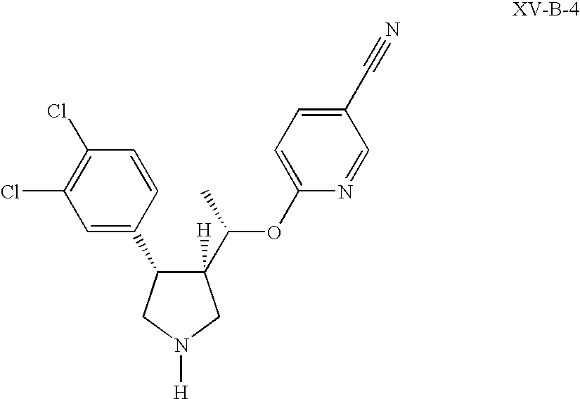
[H]N1CC(C(C)OC2=CC=C(C#N)C=N2)([H])C(C2=CC(Cl)=C(Cl)C=C2)C1
